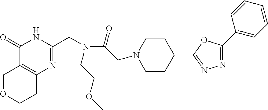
C(N(CC1=NC2=C(C(=O)N1)COCC2)CCOC)(=O)CN1CCC(C2=NN=C(C3=CC=CC=C3)O2)CC1
